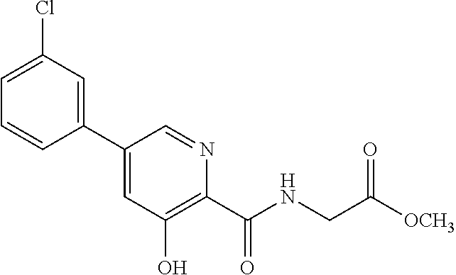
C1(C2=CC(Cl)=CC=C2)=CC(O)=C(C(=O)NCC([OCH3])=O)N=C1
